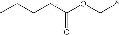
O(C*)C(CCCC)=O
